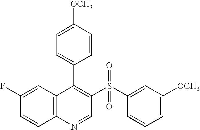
C12=C(C=C(F)C=C1)C(C1=CC=C([OCH3])C=C1)=C(S(C1=CC([OCH3])=CC=C1)(=O)=O)C=N2
